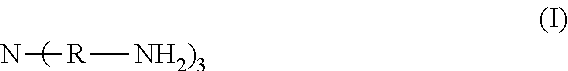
N[R][NH2)3]
